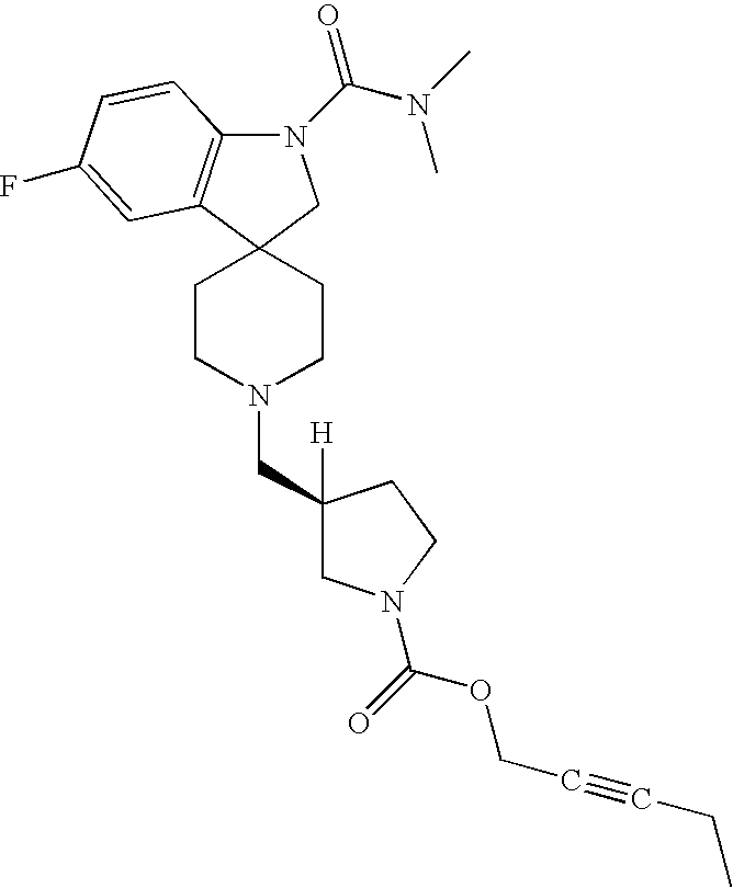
N1(C(N(C)C)=O)C2=C(C3(C1)CCN(CC1([H])CN(C(OCC#CCC)=O)CC1)CC3)C=C(F)C=C2
